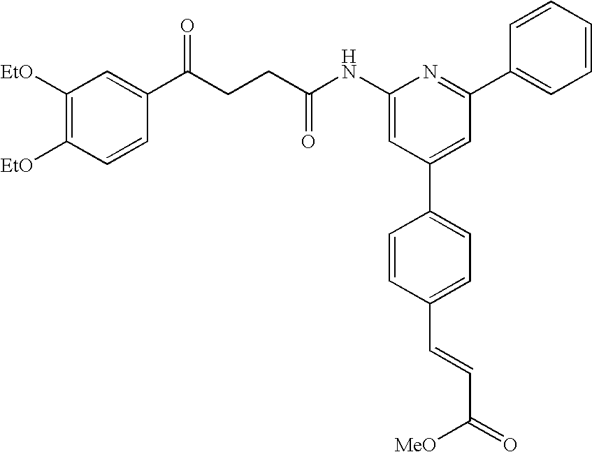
C1([EtO])=C([EtO])C=CC(C(CCC(NC2=CC(C3=CC=C(C=CC(=O)[MeO])C=C3)=CC(C3=CC=CC=C3)=N2)=O)=O)=C1
